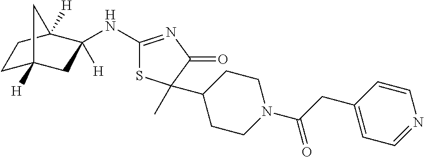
C1(NC2([H])CC3([H])CCC2([H])C3)=NC(=O)C(C)(C2CCN(C(CC3=CC=NC=C3)=O)CC2)S1
